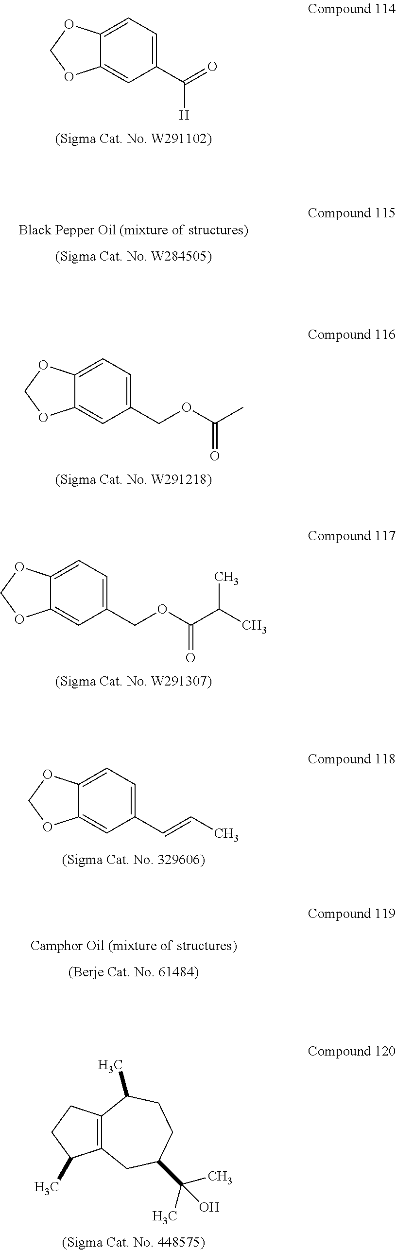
C1(C(=O)[H])=CC=C2C(=C1)OCO2.C1(COC(C)=O)=CC=C2C(=C1)OCO2.C1(COC(C(C)C)=O)=CC=C2C(=C1)OCO2.C1(C=CC)=CC=C2C(=C1)OCO2.C12=C(CCC1C)C(C)CCC(C(C)(C)O)C2
